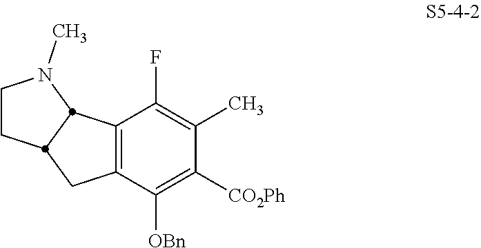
C12=C(C(F)=C(C)C([CO2Ph])=C1[OBn])C1N(C)CCC1C2
